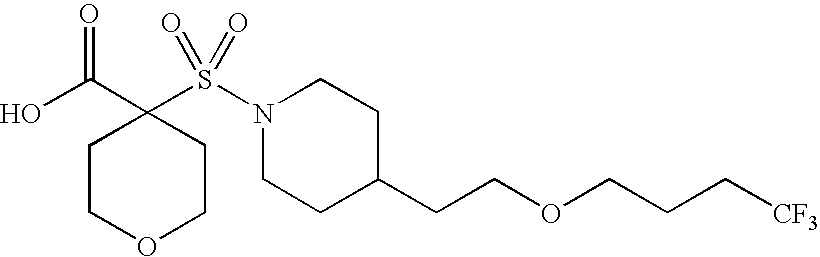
OC(C1(S(N2CCC(CCOCCC[CF3])CC2)(=O)=O)CCOCC1)=O
